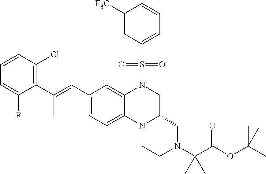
C1([F3C])=CC(S(N2CC3N(C4=CC=C(C=C(C5=C(Cl)C=CC=C5F)C)C=C24)CCN(C(C(=O)OC(C)(C)C)(C)C)C3)(=O)=O)=CC=C1
